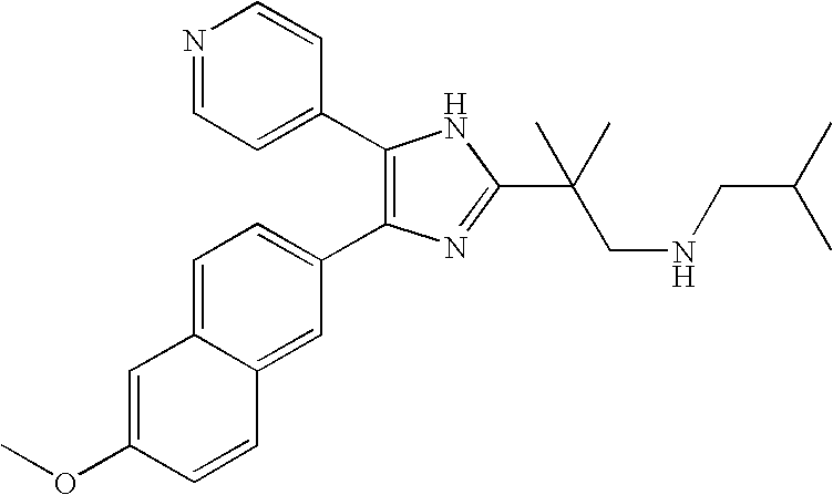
COC1=CC2=CC=C(C3=C(C4=CC=NC=C4)NC(C(CNCC(C)C)(C)C)=N3)C=C2C=C1
